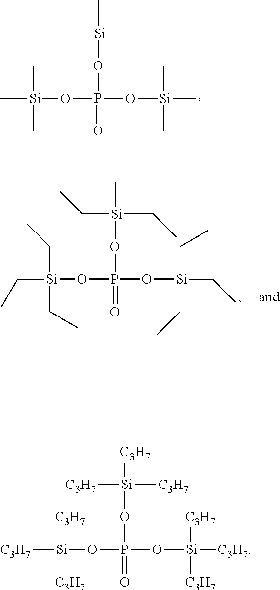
C[Si](C)(C)OP(O[Si](C)(C)C)(O[Si]C)=O.C([Si](CC)(CC)OP(O[Si](CC)(CC)CC)(O[Si](C)(CC)CC)=O)C.[C3H7][Si]([C3H7])([C3H7])OP(O[Si]([C3H7])([C3H7])[C3H7])(O[Si]([C3H7])([C3H7])[C3H7])=O
